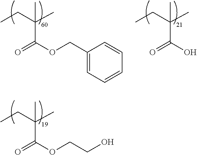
C(C(OCC1=CC=CC=C1)=O)(CC)(C)C.C(C(O)=O)(CC)(C)C.C(C(OCCO)=O)(CC)(C)C
